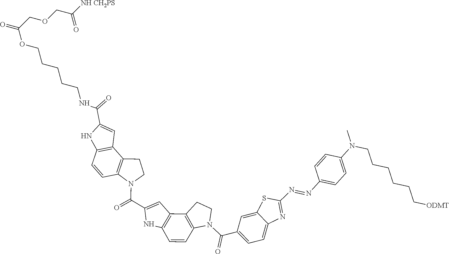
C1=CC2=C(C3=C1NC(C(=O)NCCCCCOC(=O)COCC([NH CH2PS])=O)=C3)CCN2C(C1=CC2=C(C=CC3=C2CCN3C(C2=CC=C3N=C(N=NC4=CC=C(N(CCCCCC[ODMT])C)C=C4)SC3=C2)=O)N1)=O
